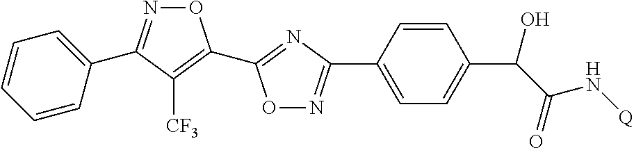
O1N=C(C2=CC=CC=C2)C([CF3])=C1C1=NC(C2=CC=C(C(C(=O)N[Q])O)C=C2)=NO1
